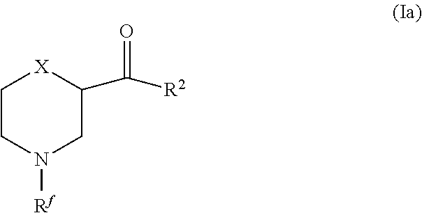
O=C(C1CN([Rf])CC[X]1)[R2]
